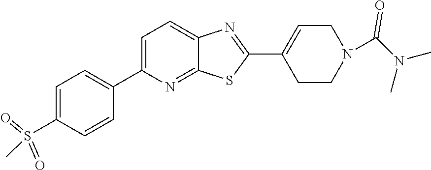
C1=C(C2=CC=C(S(C)(=O)=O)C=C2)N=C2C(=C1)N=C(C1=CCN(C(N(C)C)=O)CC1)S2
